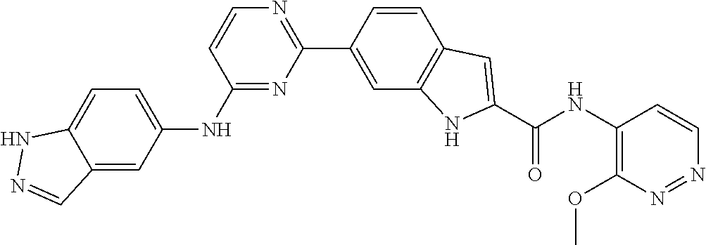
C1=CC(NC2=CC=C3C(=C2)C=NN3)=NC(C2=CC3=C(C=C2)C=C(C(NC2=C(OC)N=NC=C2)=O)N3)=N1
